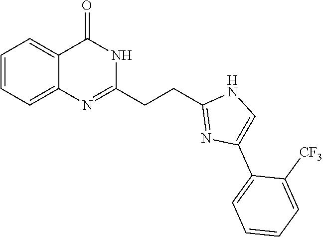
C1=CC=C2C(=C1)C(=O)NC(CCC1=NC(C3=CC=CC=C3[CF3])=CN1)=N2
